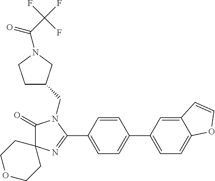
C1(=O)N(CC2CCN(C(C(F)(F)F)=O)C2)C(C2=CC=C(C3=CC=C4C(=C3)C=CO4)C=C2)=NC12CCOCC2
